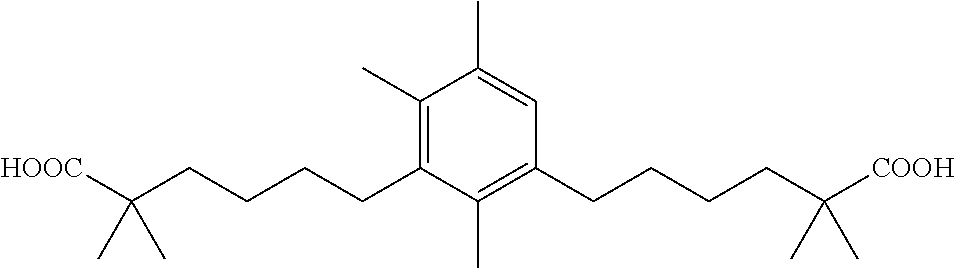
C1(C)=C(CCCCC([HOOC])(C)C)C(C)=C(CCCCC([COOH])(C)C)C=C1C
